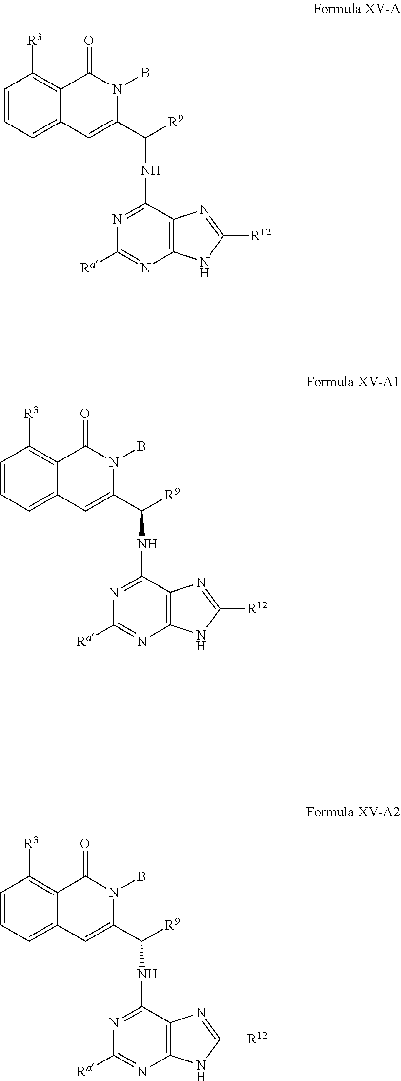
C1=CC=C2C(=C1[R3])C(=O)N(B)C(C([R9])NC1=NC([Ra])=NC3=C1N=C([R12])N3)=C2.C1=CC=C2C(=C1[R3])C(=O)N(B)C(C([R9])NC1=NC([Ra])=NC3=C1N=C([R12])N3)=C2.C1=CC=C2C(=C1[R3])C(=O)N(B)C(C([R9])NC1=NC([Ra])=NC3=C1N=C([R12])N3)=C2
